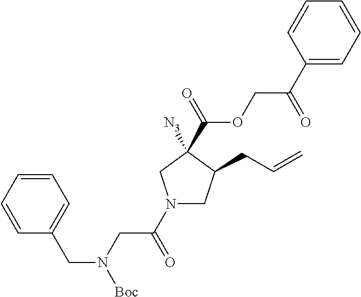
C(C(N1CC(CC=C)C([N3])(C(=O)OCC(C2=CC=CC=C2)=O)C1)=O)N([Boc])CC1=CC=CC=C1
